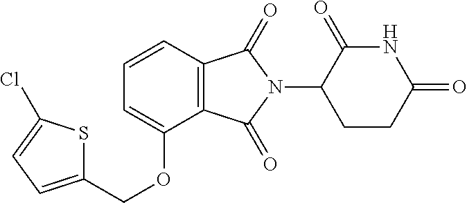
C(OC1=CC=CC2=C1C(=O)N(C1CCC(=O)NC1=O)C2=O)C1=CC=C(Cl)S1
